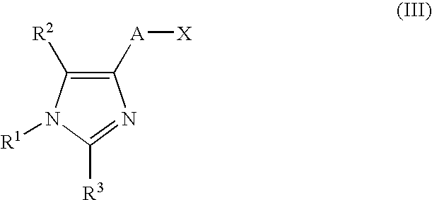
C1([A][X])=C([R2])N([R1])C([R3])=N1
